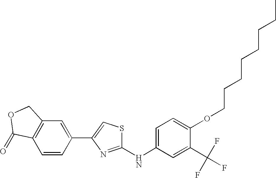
C1(NC2=CC=C(OCCCCCCCC)C(C(F)(F)F)=C2)=NC(C2=CC3=C(C=C2)C(=O)OC3)=CS1
